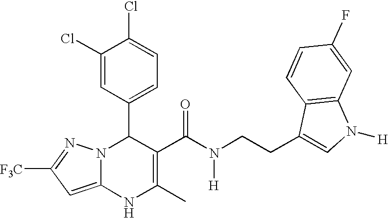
C1(Cl)=CC(C2N3C(=CC([F3C])=N3)NC(C)=C2C(N([H])CCC2=CN([H])C3=C2C=CC(F)=C3)=O)=CC=C1Cl
